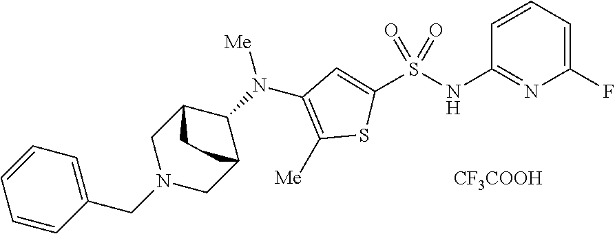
C1(CN2CC3C(N([Me])C4=C([Me])SC(S(NC5=NC(F)=CC=C5)(=O)=O)=C4)C(C2)CC3)=CC=CC=C1.[CF3COOH]
